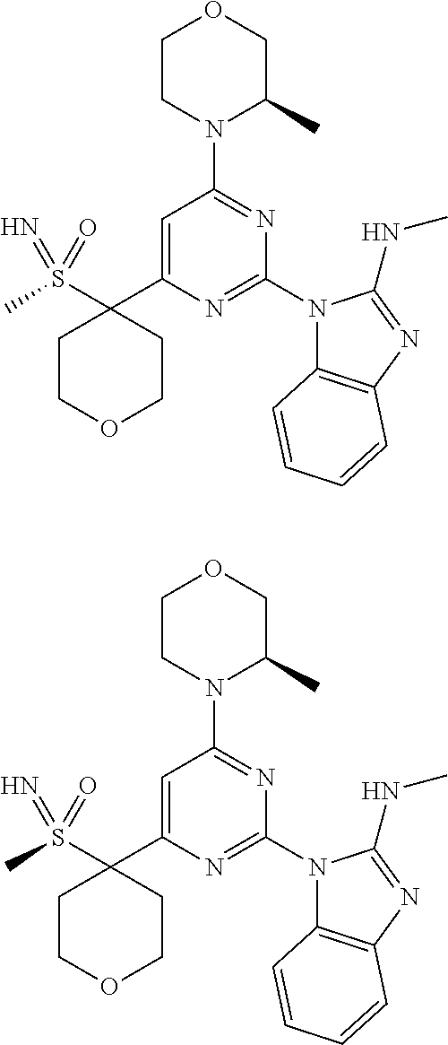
C1=C(C2(S(C)(=O)=N)CCOCC2)N=C(N2C3=C(N=C2NC)C=CC=C3)N=C1N1C(C)COCC1.C1=C(C2(S(C)(=O)=N)CCOCC2)N=C(N2C3=C(N=C2NC)C=CC=C3)N=C1N1C(C)COCC1
